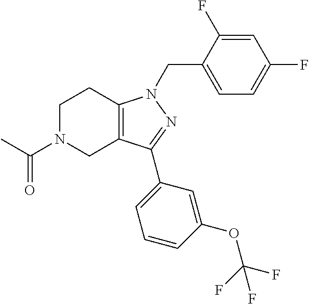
C1N(C(C)=O)CC2=C(C1)N(CC1=CC=C(F)C=C1F)N=C2C1=CC=CC(OC(F)(F)F)=C1
